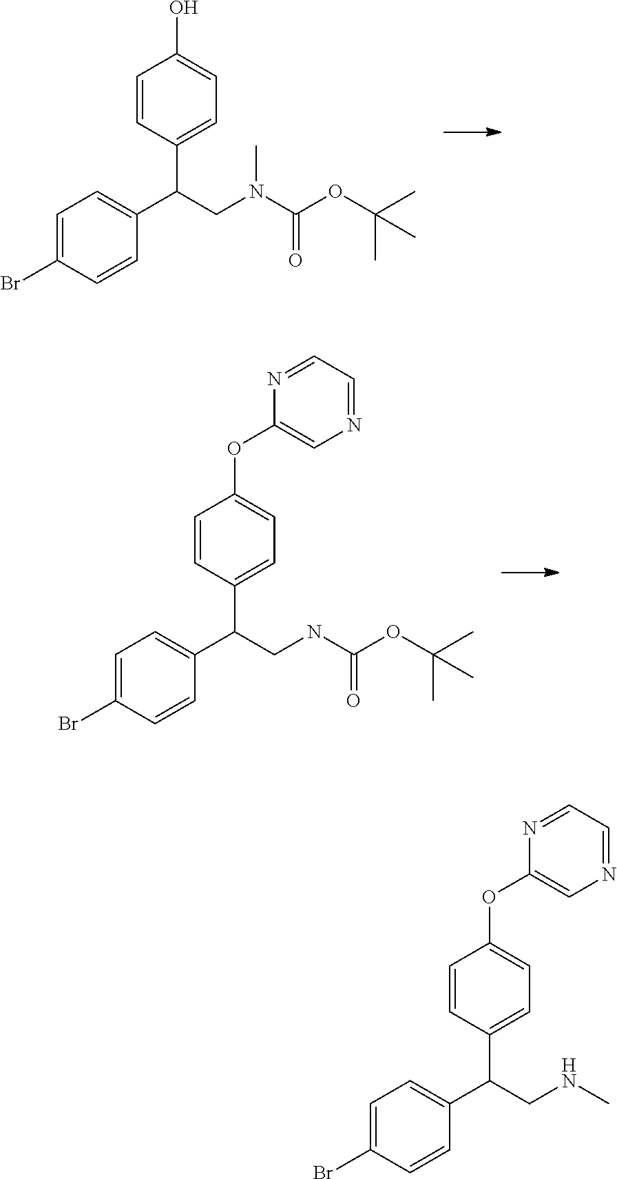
C1(Br)=CC=C(C(CN(C(OC(C)(C)C)=O)C)C2=CC=C(O)C=C2)C=C1.C1(Br)=CC=C(C(CNC(OC(C)(C)C)=O)C2=CC=C(OC3=CN=CC=N3)C=C2)C=C1.C1(Br)=CC=C(C(CNC)C2=CC=C(OC3=CN=CC=N3)C=C2)C=C1
